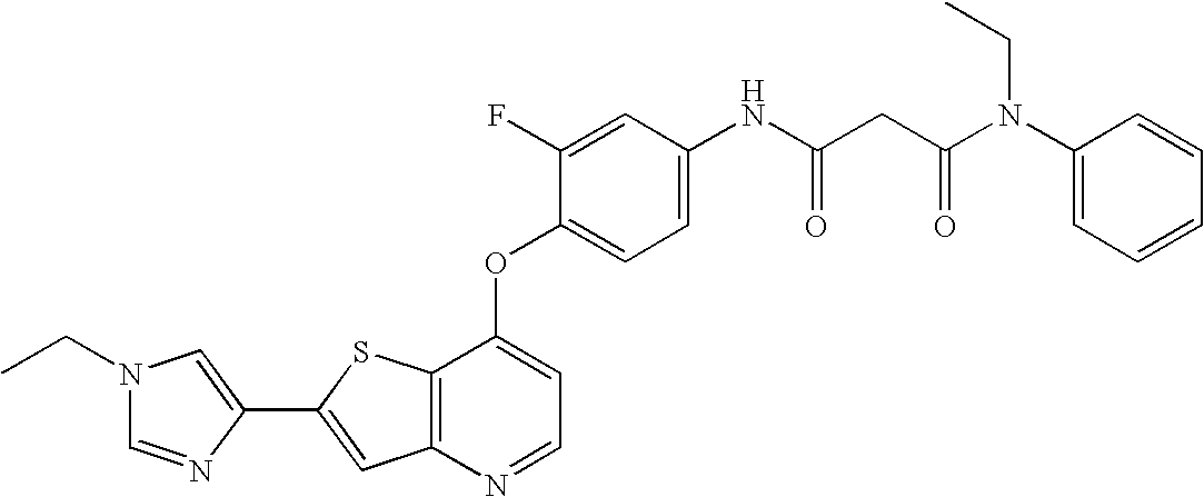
C12=C(SC(C3=CN(CC)C=N3)=C1)C(OC1=CC=C(NC(=O)CC(N(C3=CC=CC=C3)CC)=O)C=C1F)=CC=N2
